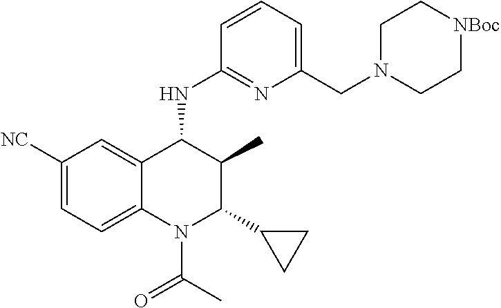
C1([NC])=CC=C2C(=C1)C(NC1=NC(CN3CC[NBoc]CC3)=CC=C1)C(C)C(C1CC1)N2C(C)=O
